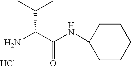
C1(NC(C(N)C(C)C)=O)CCCCC1.Cl
